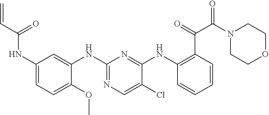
C1(NC(C=C)=O)=CC=C(OC)C(NC2=NC=C(Cl)C(NC3=C(C(=O)C(N4CCOCC4)=O)C=CC=C3)=N2)=C1
